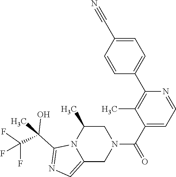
C1=CC(C#N)=CC=C1C1=C(C)C(C(=O)N2CC(C)N3C(=CN=C3C(C)(C(F)(F)F)O)C2)=CC=N1
